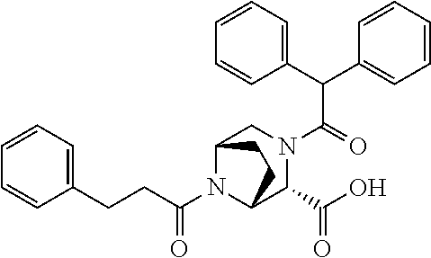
C(N1C2C(C(O)=O)N(C(=O)C(C3=CC=CC=C3)C3=CC=CC=C3)CC1CC2)(CCC1=CC=CC=C1)=O
